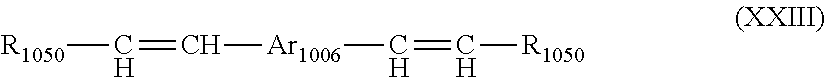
[R1050]C=C[Ar1006]C=C[R1050]
